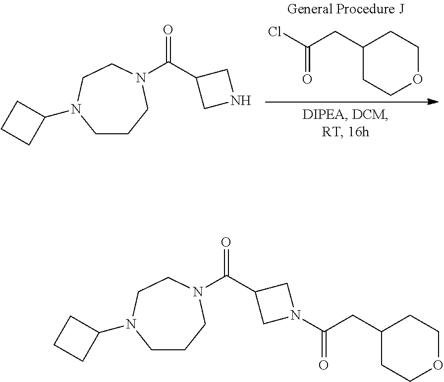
O1CCC(CC(=O)Cl)CC1.C1CCN(C(=O)C2CNC2)CCN1C1CCC1.C1CCN(C(=O)C2CN(C(=O)CC3CCOCC3)C2)CCN1C1CCC1
